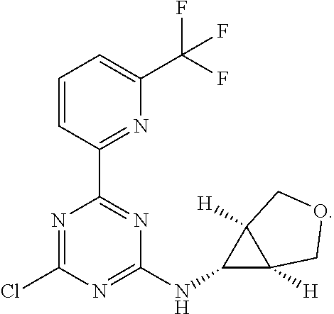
N1=C(Cl)N=C(NC2C3([H])C2([H])COC3)N=C1C1=NC(C(F)(F)F)=CC=C1
